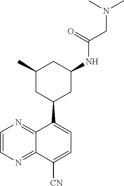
C1(C)CC(C2=CC=C([CN])C3=NC=CN=C23)CC(NC(CN(C)C)=O)C1
